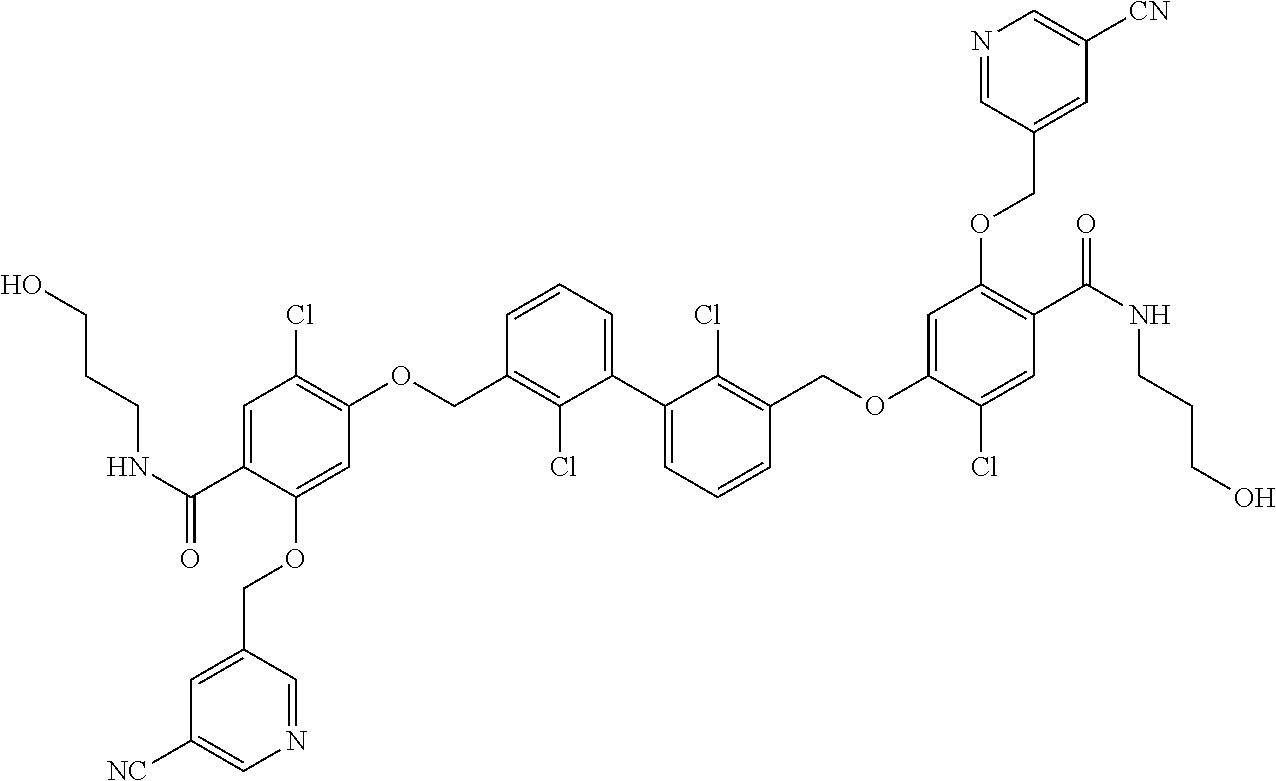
C1=C(C(NCCCO)=O)C(OCC2=CC([NC])=CN=C2)=CC(OCC2=C(Cl)C(C3=CC=CC(COC4=CC(OCC5=CC([CN])=CN=C5)=C(C(=O)NCCCO)C=C4Cl)=C3Cl)=CC=C2)=C1Cl
